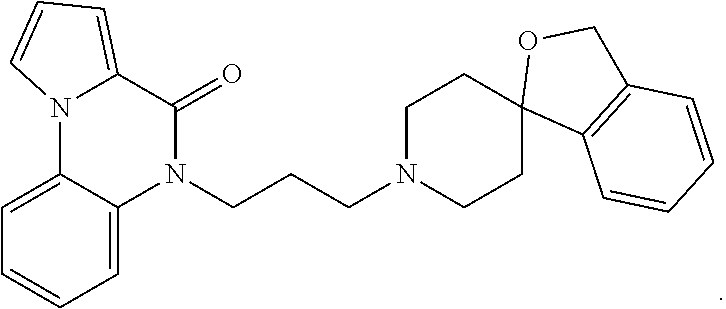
C1=C2C(=CC=C1)N1C(=CC=C1)C(=O)N2CCCN1CCC2(CC1)C1=C(CO2)C=CC=C1
